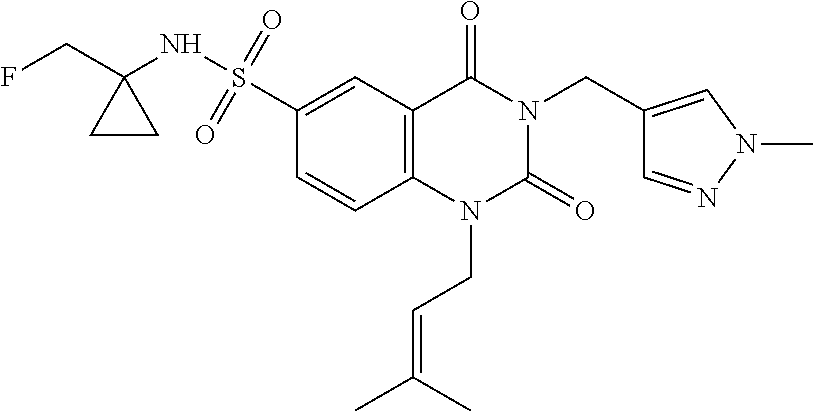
C12=C(C=C(S(NC3(CF)CC3)(=O)=O)C=C1)C(=O)N(CC1=CN(C)N=C1)C(=O)N2CC=C(C)C
